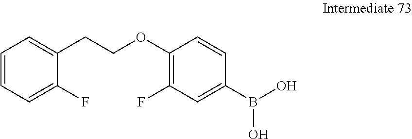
C1=CC=C(F)C(CCOC2=C(F)C=C(B(O)O)C=C2)=C1
